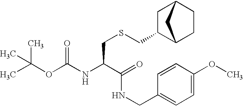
CC(OC(NC(C(NCC1=CC=C(OC)C=C1)=O)CSCC1C2CCC(C1)C2)=O)(C)C
